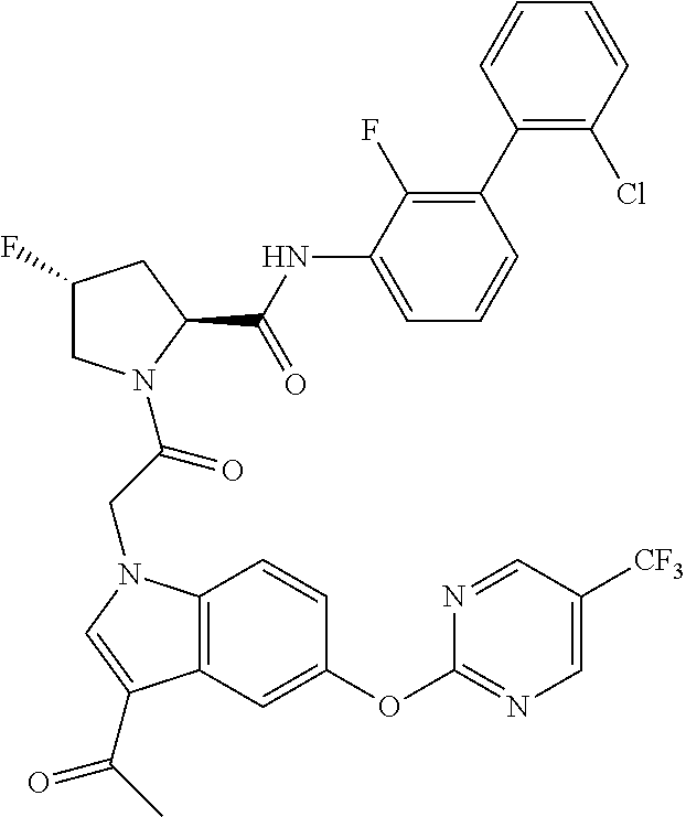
C1(F)CN(C(CN2C3=C(C=C(OC4=NC=C([CF3])C=N4)C=C3)C(C(C)=O)=C2)=O)C(C(NC2=CC=CC(C3=C(Cl)C=CC=C3)=C2F)=O)C1
